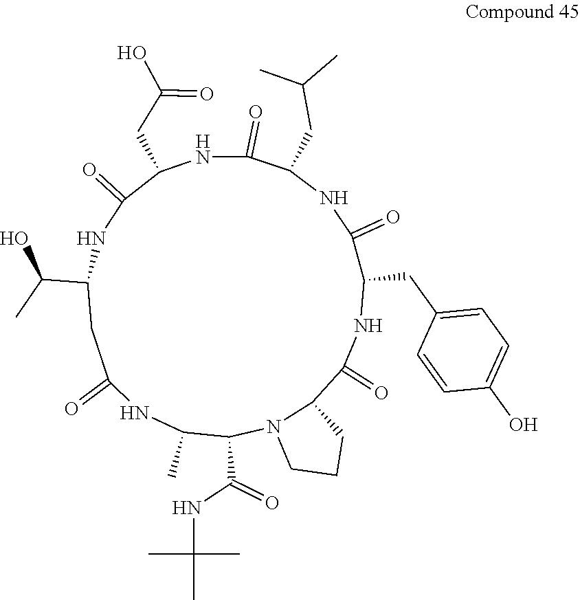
C1(=O)NC(CC2=CC=C(O)C=C2)C(=O)NC(CC(C)C)C(=O)NC(CC(O)=O)C(=O)NC(C(O)C)CC(=O)NC(C)C(C(=O)NC(C)(C)C)N2C1CCC2
